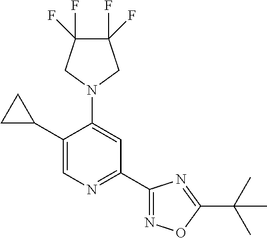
C1(C2CC2)=CN=C(C2=NOC(C(C)(C)C)=N2)C=C1N1CC(F)(F)C(F)(F)C1
